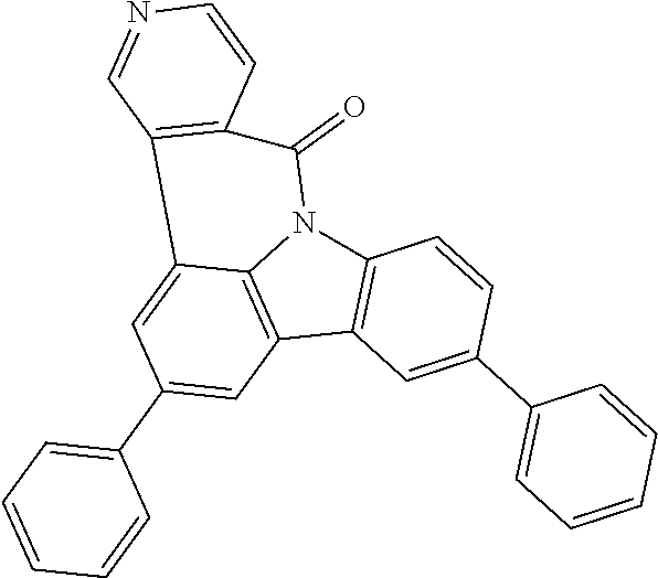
C12=C(C3=C4N1C(=O)C1=C(C4=CC(C4=CC=CC=C4)=C3)C=NC=C1)C=C(C1=CC=CC=C1)C=C2
